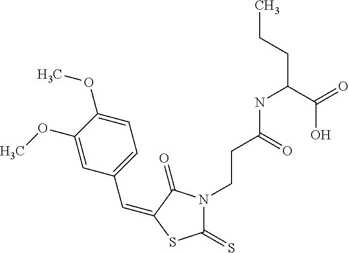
C(C1=CC=C(OC)C(OC)=C1)=C1C(=O)N(CCC(NC(CCC)C(=O)O)=O)C(=S)S1
